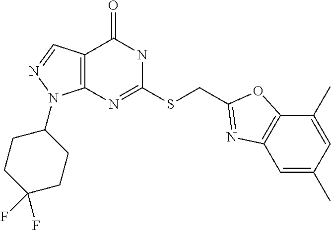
C12=C(N=C(SCC3=NC4=C(C(C)=CC(C)=C4)O3)NC1=O)N(C1CCC(F)(F)CC1)N=C2
